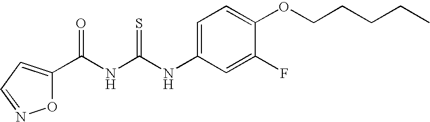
N(C(NC(=O)C1=CC=NO1)=S)C1=CC=C(OCCCCC)C(F)=C1
